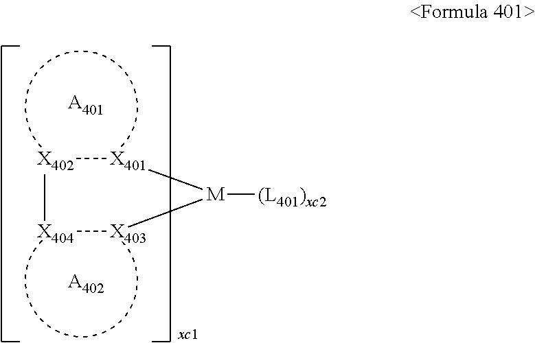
[X402]1[X404][X403][M]([(L401)xc2])[X401]1.[A401].[A402]
